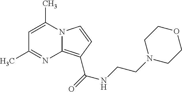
C1=C(C)N2C(=C(C(=O)NCCN3CCOCC3)C=C2)N=C1C
